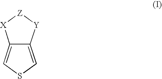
C12=CSC=C1[X][Z][Y]2
